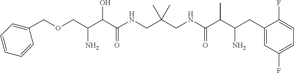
C(C(C(C(NCC(CNC(C(C(CC1=CC(F)=CC=C1F)N)C)=O)(C)C)=O)O)N)OCC1=CC=CC=C1
